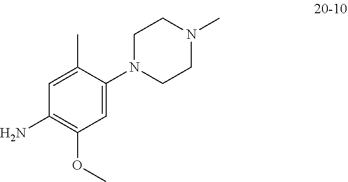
C1CN(C2=CC(OC)=C(N)C=C2C)CCN1C
